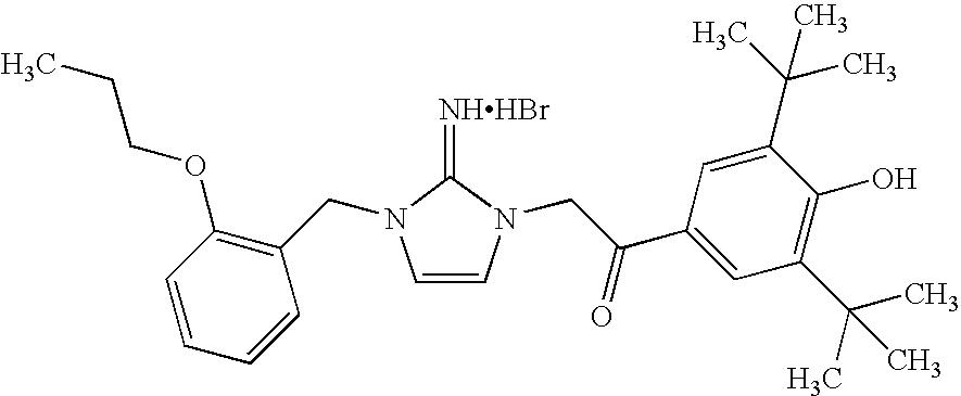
[NHHBr]=C1N(CC2=C(OCCC)C=CC=C2)C=CN1CC(C1=CC(C(C)(C)C)=C(O)C(C(C)(C)C)=C1)=O
